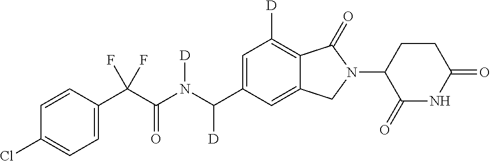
C1=CC(C(C(N(C(C2=CC([D])=C3C(=C2)CN(C2C(=O)NC(=O)CC2)C3=O)[D])[D])=O)(F)F)=CC=C1Cl
